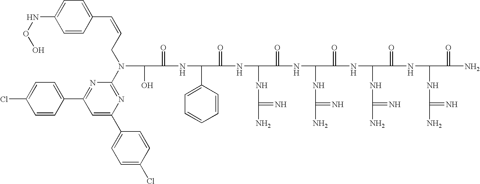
OC(C(=O)NC(C1=CC=CC=C1)C(=O)NC(NC(N)=N)C(=O)NC(NC(N)=N)C(=O)NC(NC(N)=N)C(=O)NC(NC(N)=N)C(=O)N)N(CC=CC1=CC=C(NOO)C=C1)C1=NC(C2=CC=C(Cl)C=C2)=CC(C2=CC=C(Cl)C=C2)=N1
